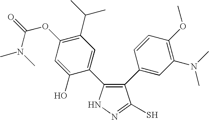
N1N=C(S)C(C2=CC(N(C)C)=C(OC)C=C2)=C1C1=CC(C(C)C)=C(OC(=O)N(C)C)C=C1O
